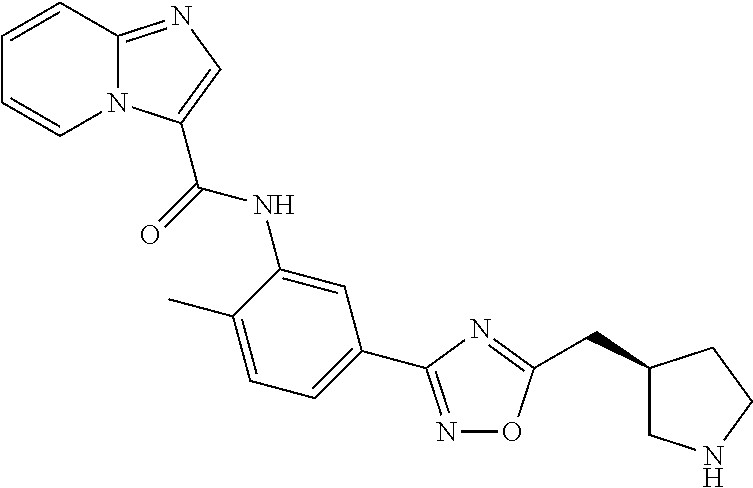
C1=CC2=NC=C(C(=O)NC3=CC(C4=NOC(CC5CNCC5)=N4)=CC=C3C)N2C=C1
